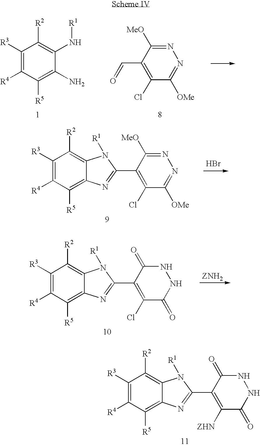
C1([R3])=C([R4])C([R5])=C2C(=C1[R2])N([R1])C(C1=C(Cl)C(=O)NNC1=O)=N2.C1([R3])=C([R4])C([R5])=C2C(=C1[R2])N([R1])C(C1=C([ZHN])C(=O)NNC1=O)=N2.C1([R3])=C([R4])C([R5])=C(N)C(N[R1])=C1[R2].C1(Cl)=C(C=O)C([MeO])=NN=C1[OMe].C1([R3])=C([R4])C([R5])=C2C(=C1[R2])N([R1])C(C1=C(Cl)C([OMe])=NN=C1[MeO])=N2.Br
